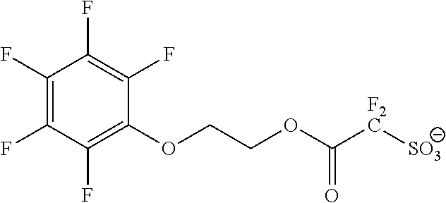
C1(F)=C(F)C(F)=C(OCCOC([F2C][SO3])=O)C(F)=C1F
